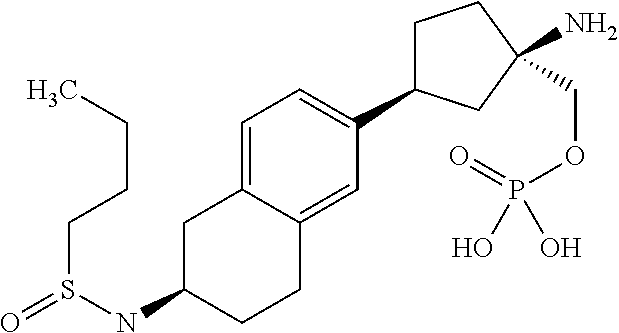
C1(NS(CCCC)=O)CCC2=CC(C3CCC(N)(COP(=O)(O)O)C3)=CC=C2C1
